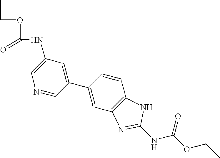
CCOC(NC1=CN=CC(C2=CC3=C(C=C2)NC(NC(OCC)=O)=N3)=C1)=O
